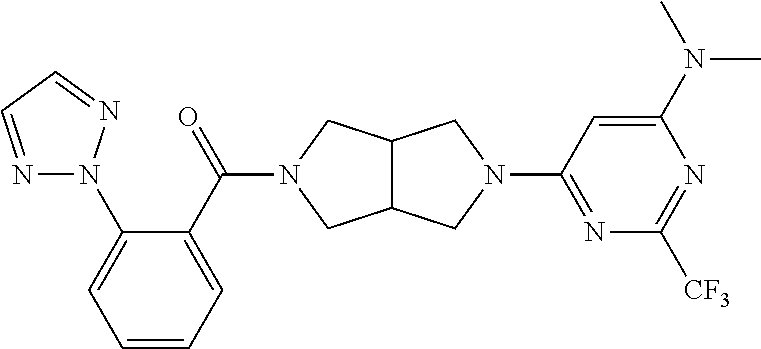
C1=CC=C(C(=O)N2CC3C(C2)CN(C2=NC([CF3])=NC(N(C)C)=C2)C3)C(N2N=CC=N2)=C1
